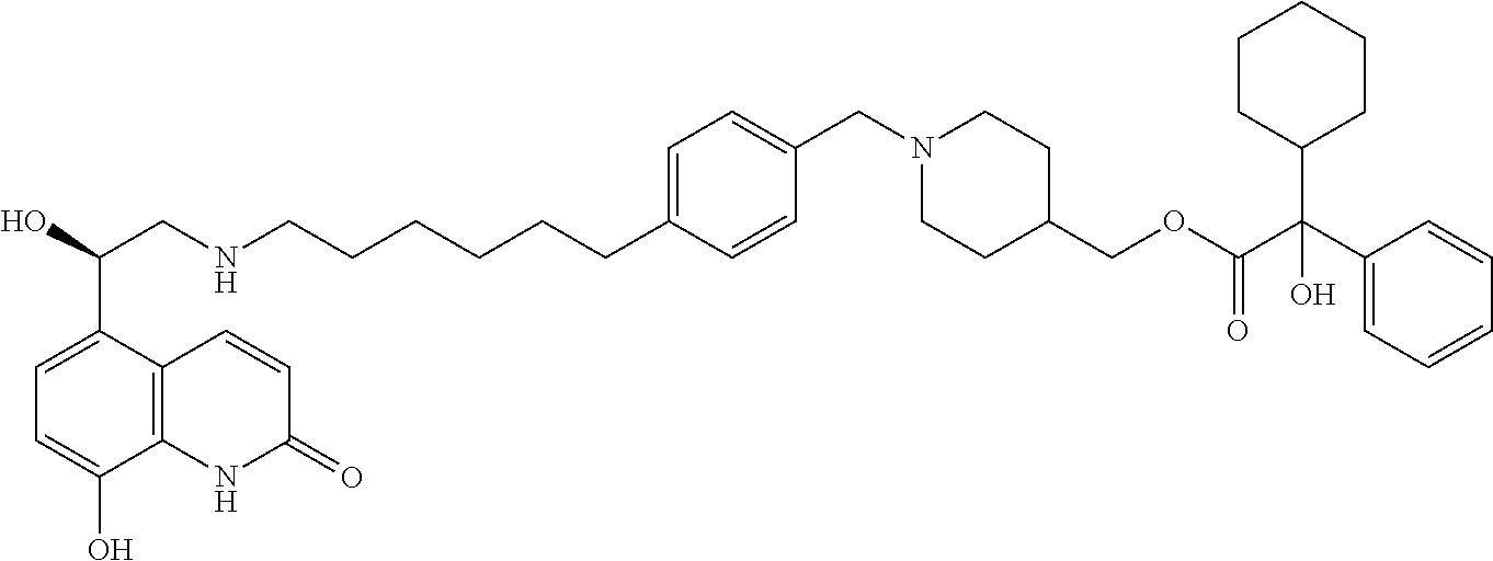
C1=C(CCCCCCNCC(O)C2=CC=C(O)C3=C2C=CC(=O)N3)C=CC(CN2CCC(COC(C(C3=CC=CC=C3)(C3CCCCC3)O)=O)CC2)=C1
